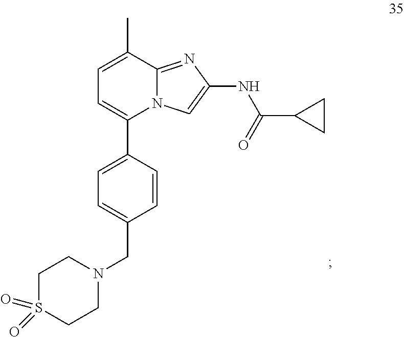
C1(C2=CC=C(C)C3=NC(NC(C4CC4)=O)=CN23)=CC=C(CN2CCS(=O)(=O)CC2)C=C1
